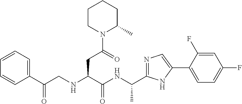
C(NC(C(NCC(C1=CC=CC=C1)=O)CC(N1C(C)CCCC1)=O)=O)(C)C1=NC=C(C2=CC=C(F)C=C2F)N1
